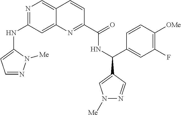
N1=C(NC2=CC=NN2[Me])C=C2C(=C1)C=CC(C(=O)NC(C1=CN([Me])N=C1)C1=CC(F)=C([OMe])C=C1)=N2
